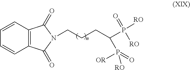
C12=C(C=CC=C1)C(=O)N(CCCC(P([RO])(=O)[RO])P([OR])(=O)[RO])C2=O
